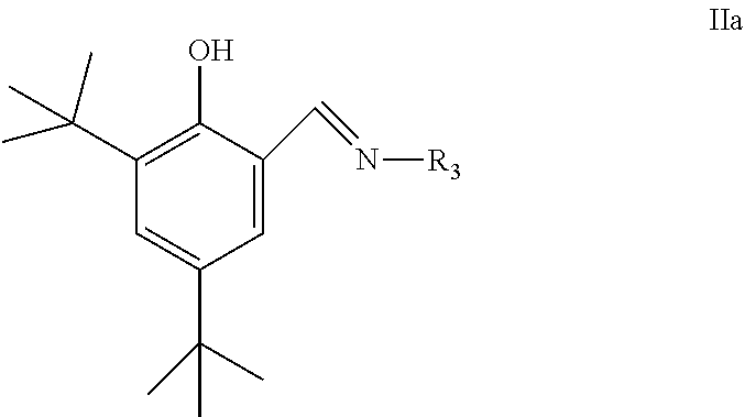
C1=C(C=N[R3])C(O)=C(C(C)(C)C)C=C1C(C)(C)C
